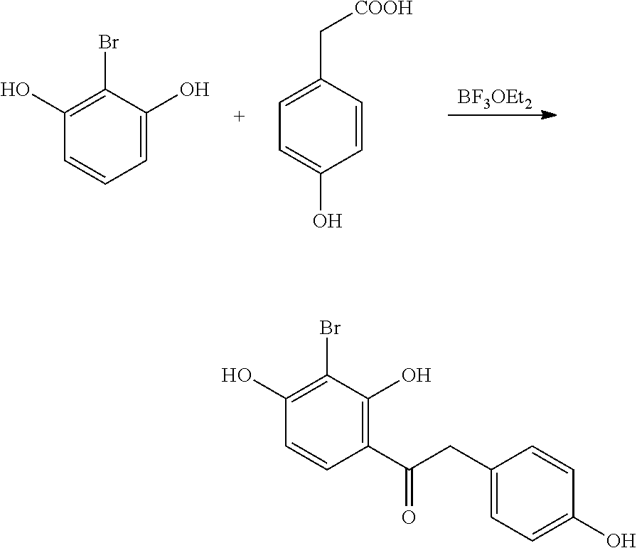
C1(Br)=C(O)C=CC=C1O.C1(C[COOH])=CC=C(O)C=C1.[BF3OEt2].C1(Br)=C(O)C=CC(C(CC2=CC=C(O)C=C2)=O)=C1O
